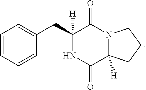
C1([H])(CC2=CC=CC=C2)NC(=O)C2([H])N(C1=O)CCC2
